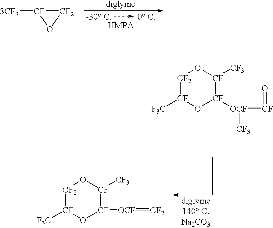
[3CF3][CF]1[CF2]O1.[CF2]1[CF]([F3C])O[CF]([OCF]=[CF2])[CF]([CF3])O1.[CF2]1[CF]([F3C])O[CF]([OCF]([CF]=O)[CF3])[CF]([CF3])O1
